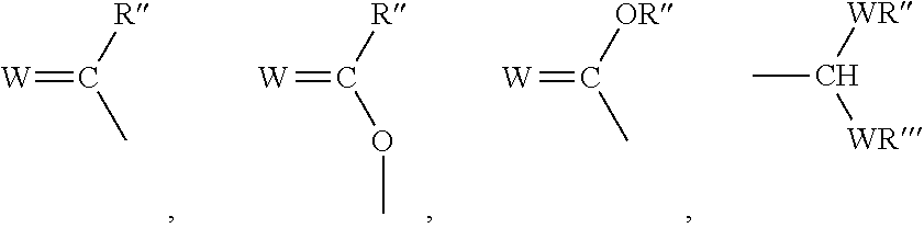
[W]=C([R])C.[W]=C([R])OC.[W]=C([OR])C.CC([WR])[WR]
